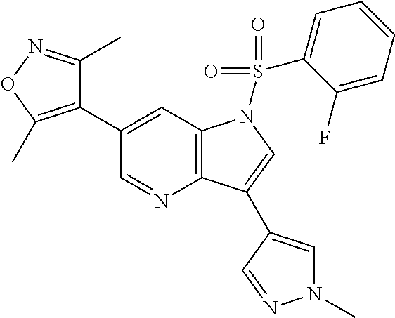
C1(C2=C(C)ON=C2C)=CC2=C(N=C1)C(C1=CN(C)N=C1)=CN2S(=O)(=O)C1=CC=CC=C1F
